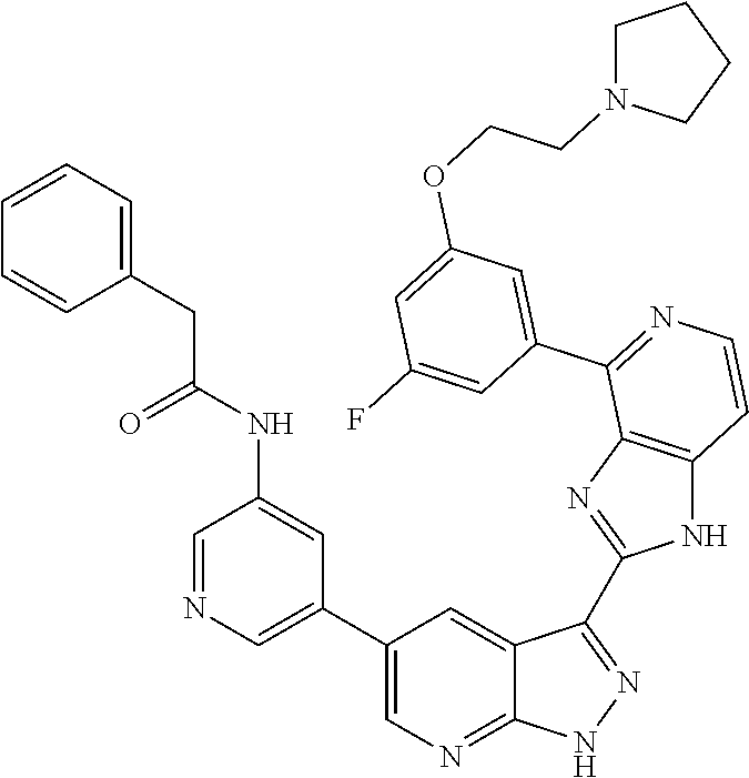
C1=NC=C(C2=CN=C3C(=C2)C(C2=NC4=C(N2)C=CN=C4C2=CC(OCCN4CCCC4)=CC(F)=C2)=NN3)C=C1NC(CC1=CC=CC=C1)=O
